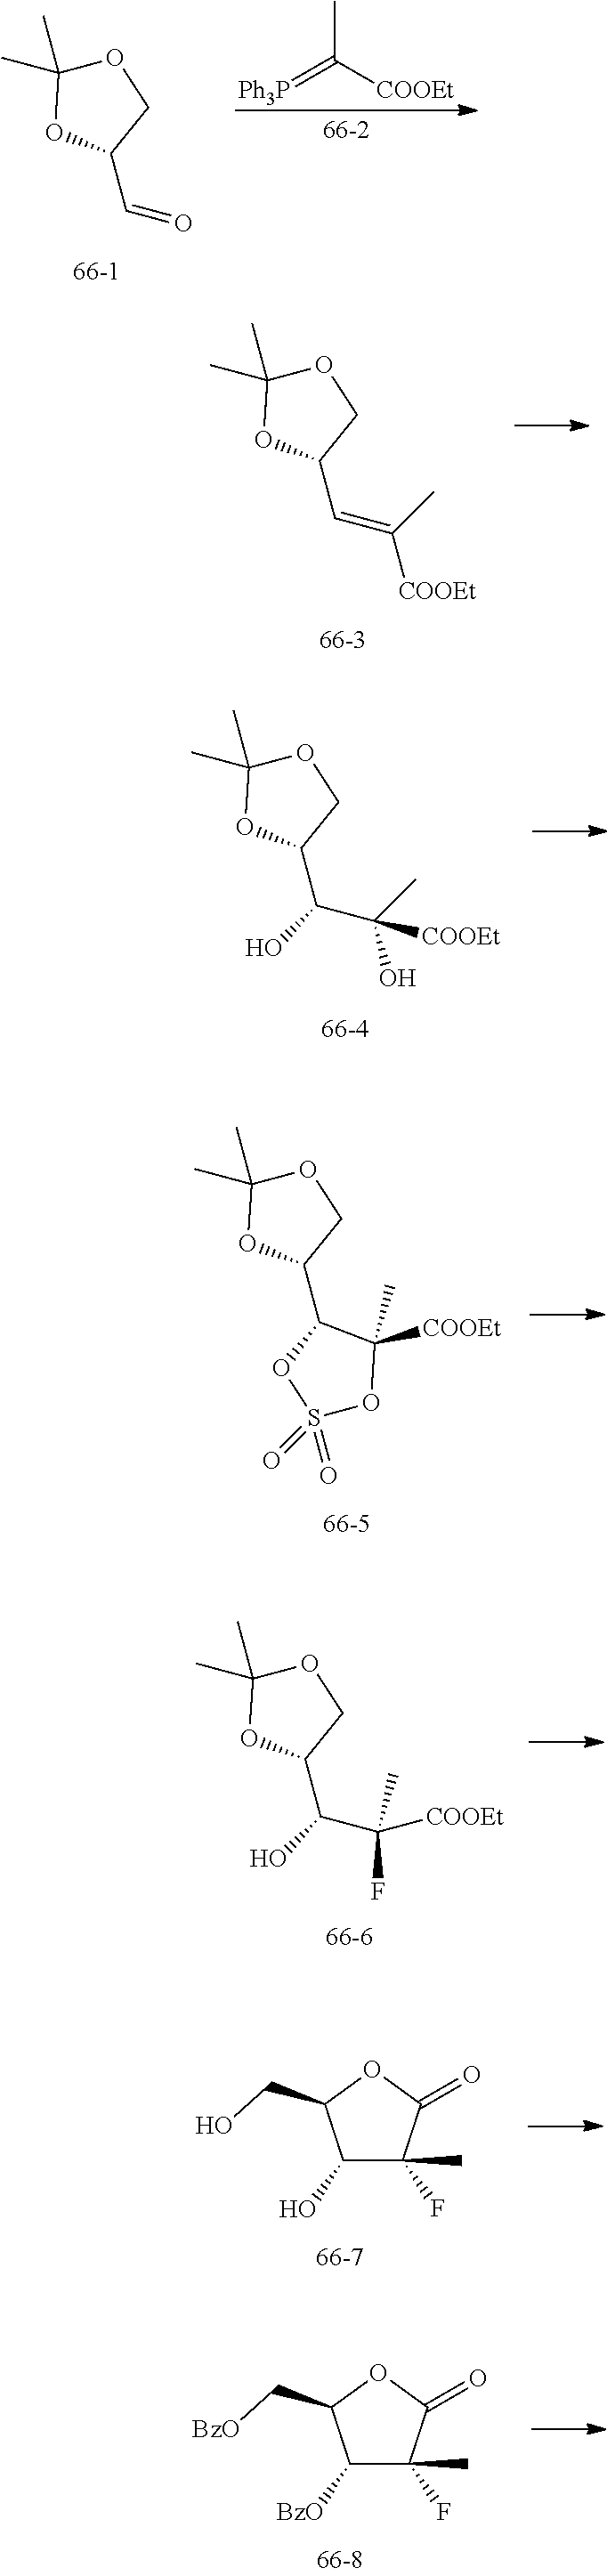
C1(C=O)COC(C)(C)O1.CC(=[Ph3P])[COOEt].C1(C=C(C)[COOEt])COC(C)(C)O1.C1(C(C(C)(O)[COOEt])O)COC(C)(C)O1.C1(C2OS(=O)(=O)OC2([COOEt])C)COC(C)(C)O1.C1(C(C([COOEt])(C)F)O)COC(C)(C)O1.C1(O)C(F)(C)C(=O)OC1CO.C1([BzO])C(F)(C)C(=O)OC1C[BzO]
